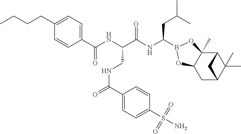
C1(CCCC)=CC=C(C(NC(C(NC(CC(C)C)B2OC3(C)C4C(C)(C)C(CC3O2)C4)=O)CNC(=O)C2=CC=C(S(N)(=O)=O)C=C2)=O)C=C1
